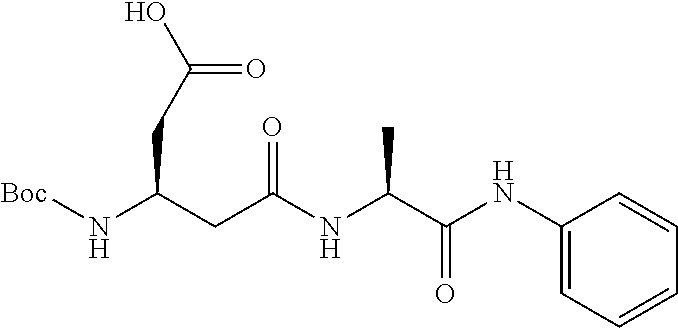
C1=CC=CC=C1NC(C(NC(CC(CC(=O)O)N[Boc])=O)C)=O
